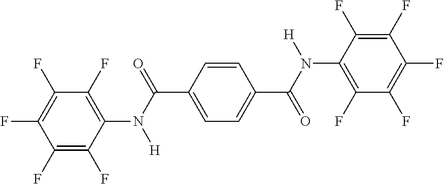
C1(N(C(=O)C2=CC=C(C(N([H])C3=C(F)C(F)=C(F)C(F)=C3F)=O)C=C2)[H])=C(F)C(F)=C(F)C(F)=C1F
